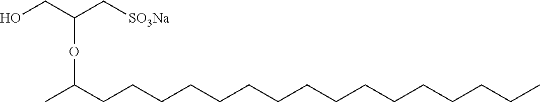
OCC(C[SO3Na])OC(C)CCCCCCCCCCCCCCCC
